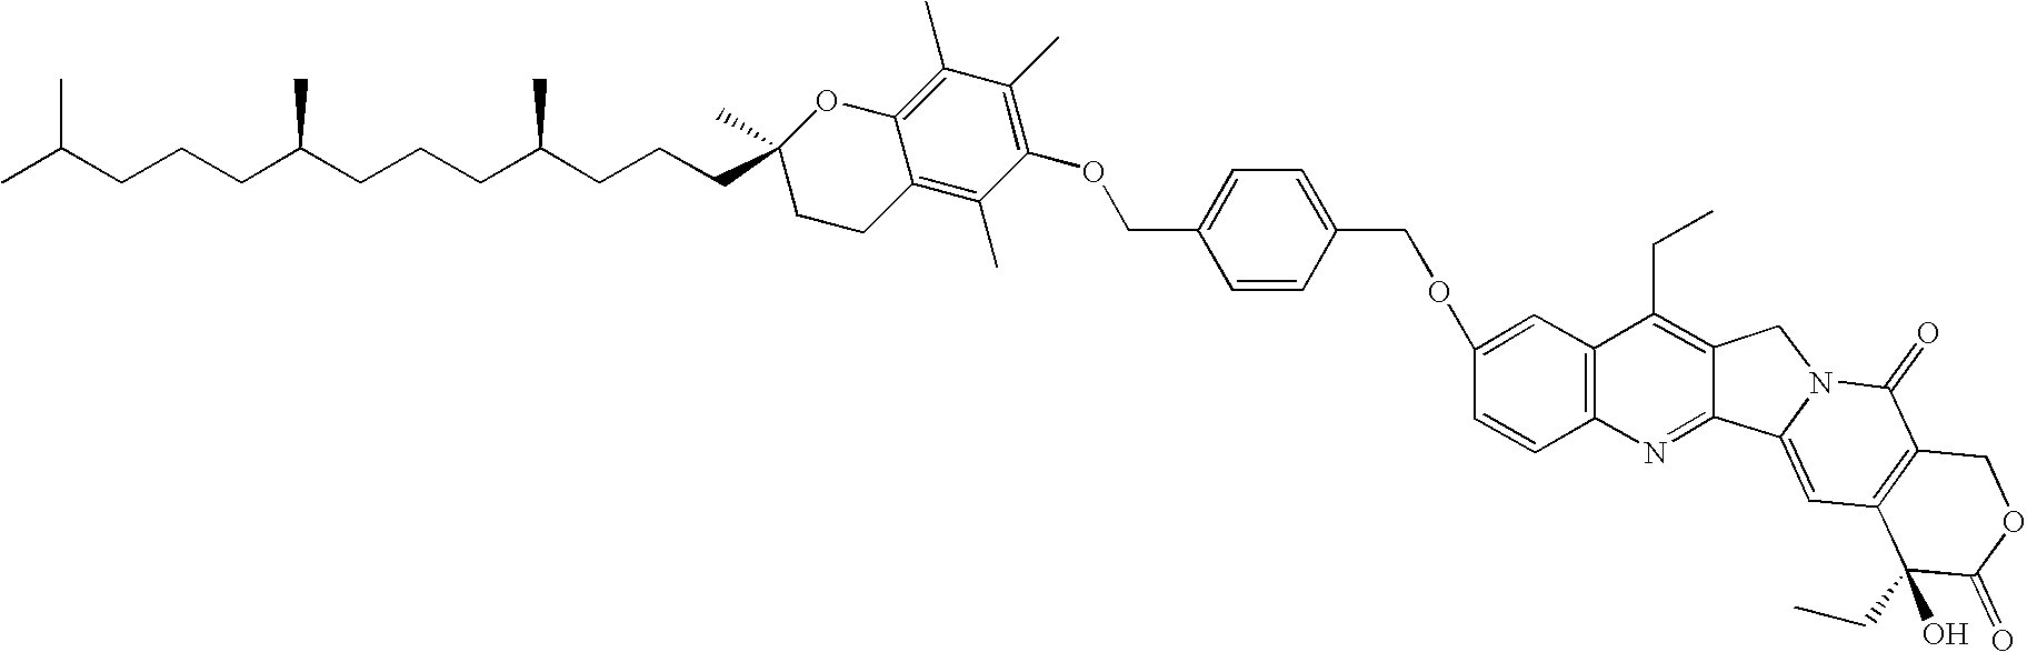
CC(CCCC(CCCC(CCCC1(C)OC2=C(C)C(C)=C(OCC3=CC=C(COC4=CC5=C(C=C4)N=C4C(=C5CC)CN5C4=CC4=C(C5=O)COC(=O)C4(CC)O)C=C3)C(C)=C2CC1)C)C)C
